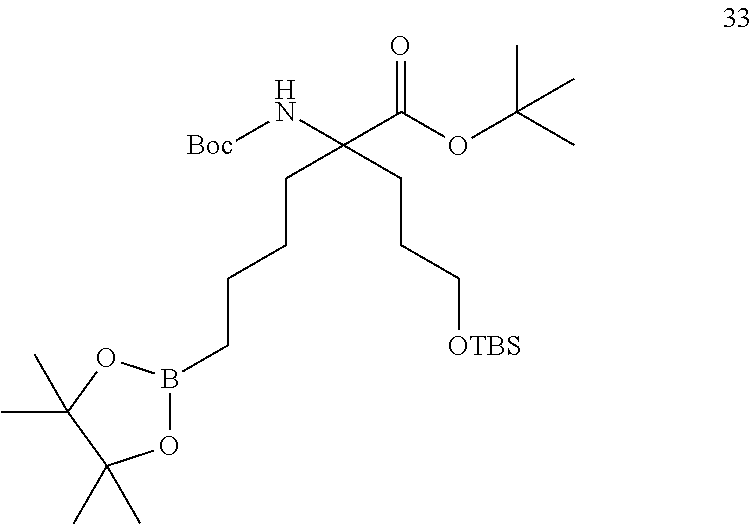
[Boc]NC(C(OC(C)(C)C)=O)(CCCCB1OC(C)(C)C(C)(C)O1)CCC[OTBS]
